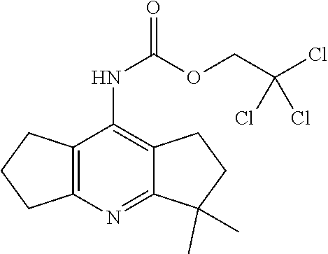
C12=NC3=C(C(NC(=O)OCC(Cl)(Cl)Cl)=C1CCC2(C)C)CCC3
